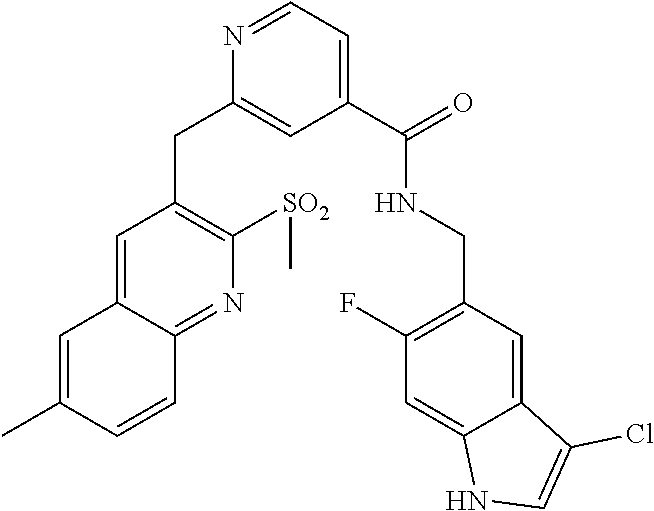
C1(C(NCC2=C(F)C=C3C(=C2)C(Cl)=CN3)=O)=CC=NC(CC2=C([SO2]C)N=C3C(=C2)C=C(C)C=C3)=C1
